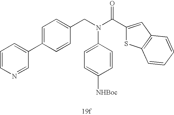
C1=C(C2=CC=CN=C2)C=CC(CN(C(C2=CC3=C(S2)C=CC=C3)=O)C2=CC=C([NHBoc])C=C2)=C1
